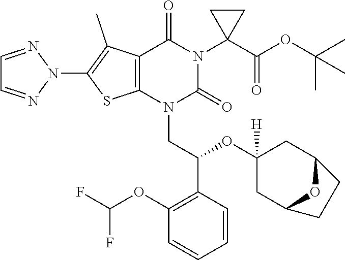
N1(C2=C(C)C3=C(S2)N(CC(C2=C(OC(F)F)C=CC=C2)OC2([H])CC4OC(C2)CC4)C(=O)N(C2(C(OC(C)(C)C)=O)CC2)C3=O)N=CC=N1
